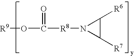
C([R8]N1C([R7])C1[R6])(O[R9])=O
